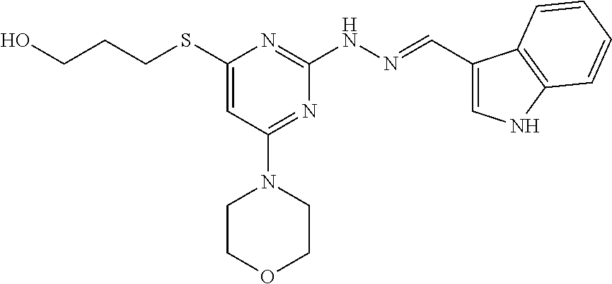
C(SC1=CC(N2CCOCC2)=NC(NN=CC2=CNC3=C2C=CC=C3)=N1)CCO
